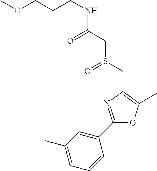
C(CNC(CS(CC1=C(C)OC(C2=CC(C)=CC=C2)=N1)=O)=O)COC
